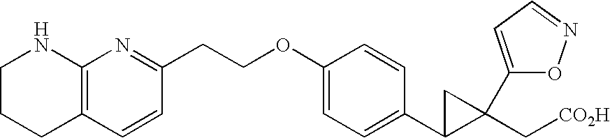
C12=C(CCCN1)C=CC(CCOC1=CC=C(C3C(C[CO2H])(C4=CC=NO4)C3)C=C1)=N2
